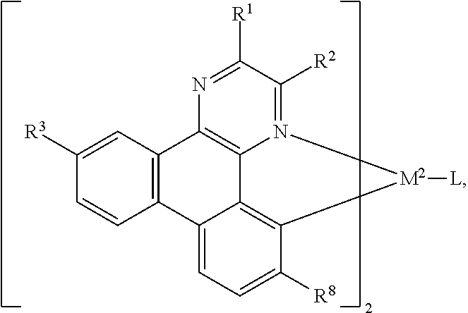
C1=C([R3])C=CC2=C1C1=C3C4=C(C([R8])=CC=C24)[M2]([L])N3=C([R2])C([R1])=N1
